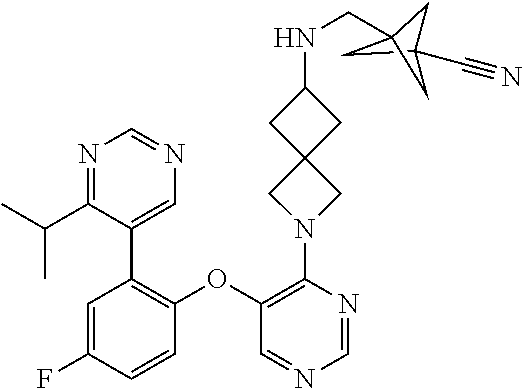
C1(OC2=C(C3=CN=CN=C3C(C)C)C=C(F)C=C2)=C(N2CC3(C2)CC(NCC24CC(C#N)(C2)C4)C3)N=CN=C1
